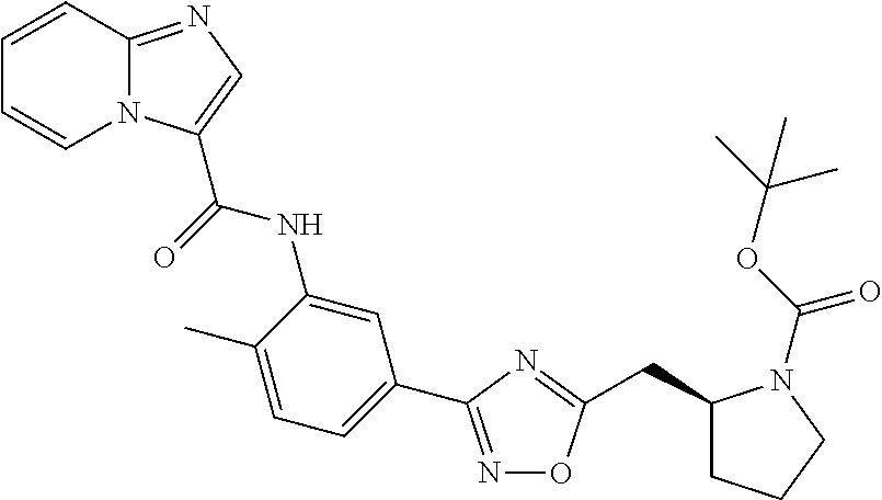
N1=C(C2=CC=C(C)C(NC(=O)C3=CN=C4N3C=CC=C4)=C2)N=C(CC2CCCN2C(=O)OC(C)(C)C)O1
